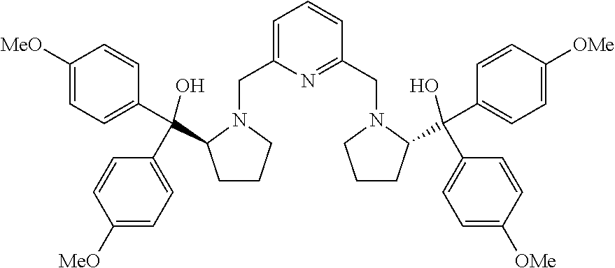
C1=C(CN2C(C(C3=CC=C([MeO])C=C3)(C3=CC=C([MeO])C=C3)O)CCC2)N=C(CN2CCCC2C(C2=CC=C([OMe])C=C2)(C2=CC=C([OMe])C=C2)O)C=C1
